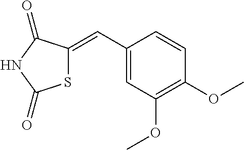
C1(C=C2SC(=O)NC2=O)=CC(OC)=C(OC)C=C1
